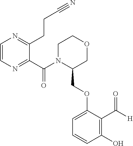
C1=CN=C(C(N2C(COC3=CC=CC(O)=C3C([H])=O)COCC2)=O)C(CCC#N)=N1
